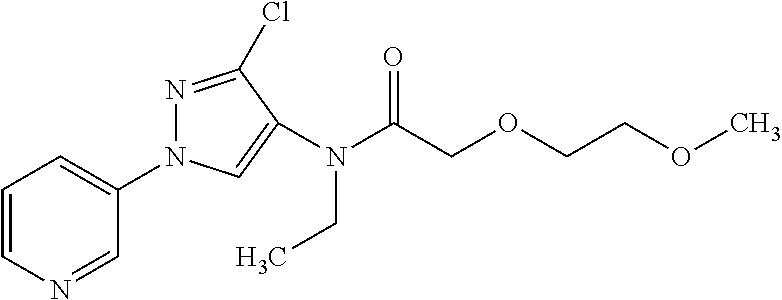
C1=CN=CC(N2N=C(Cl)C(N(C(COCCOC)=O)CC)=C2)=C1
